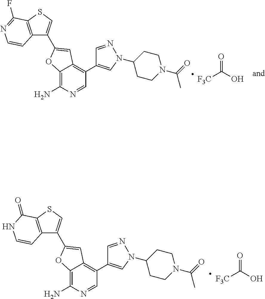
C12=C(SC=C1C1=CC3=C(C4=CN(C5CCN(C(C)=O)CC5)N=C4)C=NC(N)=C3O1)C(F)=NC=C2.[F3C]C(=O)O.C12=C(SC=C1C1=CC3=C(C4=CN(C5CCN(C(C)=O)CC5)N=C4)C=NC(N)=C3O1)C(=O)NC=C2.[F3C]C(=O)O
